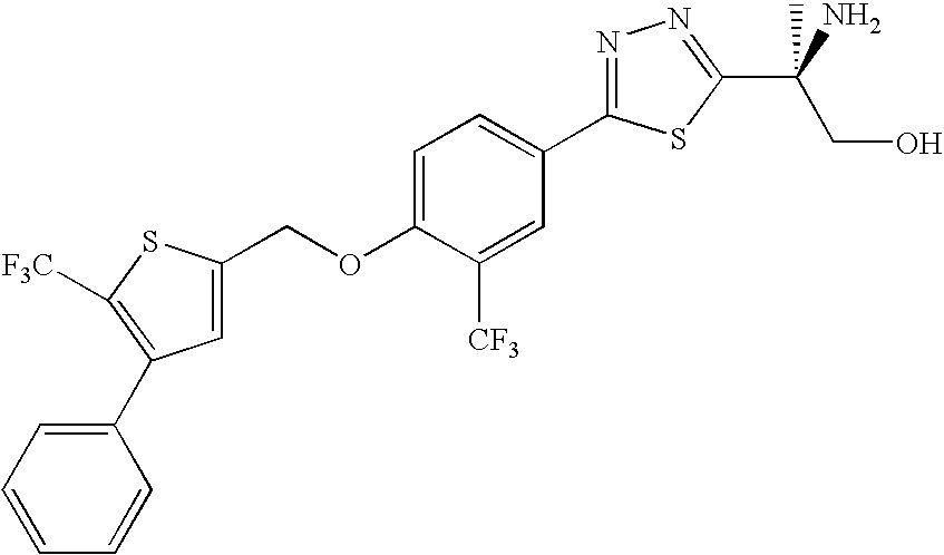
N1=C(C2=CC=C(OCC3=CC(C4=CC=CC=C4)=C([F3C])S3)C([CF3])=C2)SC(C(CO)(N)C)=N1
